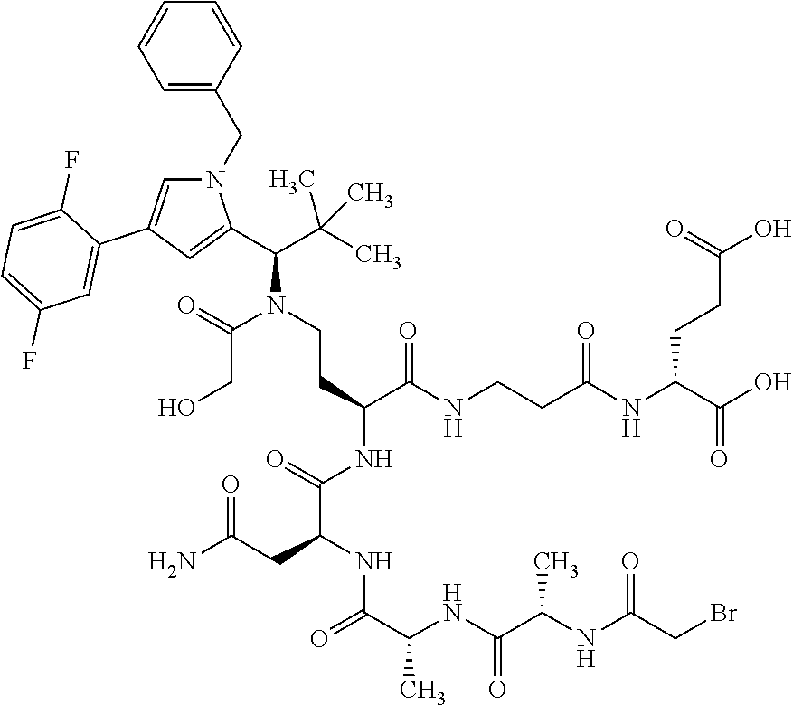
C(N(CCC(NC(C(CC(N)=O)NC(C(NC(C(NC(CBr)=O)C)=O)C)=O)=O)C(NCCC(NC(CCC(O)=O)C(=O)O)=O)=O)C(C1=CC(C2=CC(F)=CC=C2F)=CN1CC1=CC=CC=C1)C(C)(C)C)(=O)CO
